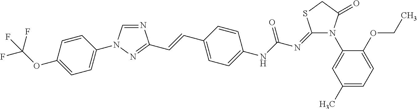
N1=CN(C2=CC=C(OC(F)(F)F)C=C2)N=C1C=CC1=CC=C(NC(N=C2N(C3=CC(C)=CC=C3OCC)C(=O)CS2)=O)C=C1
